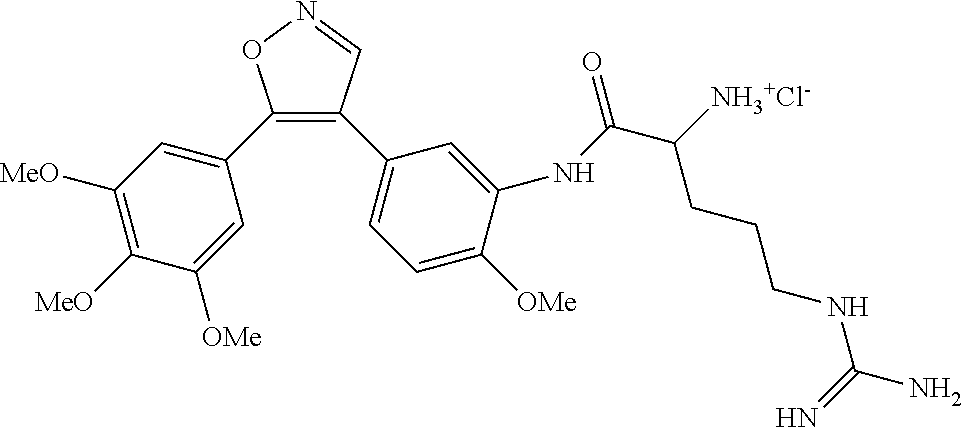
C1(C2=CC([MeO])=C([MeO])C([OMe])=C2)=C(C2=CC=C([OMe])C(NC(C([NH3+Cl-])CCCNC(N)=N)=O)=C2)C=NO1
